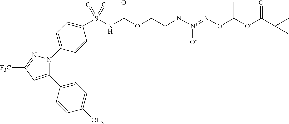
C1(C2=CC=C(C)C=C2)=CC([F3C])=NN1C1=CC=C(S(NC(OCCN([N+](=NOC(OC(C(C)(C)C)=O)C)[O-])C)=O)(=O)=O)C=C1
